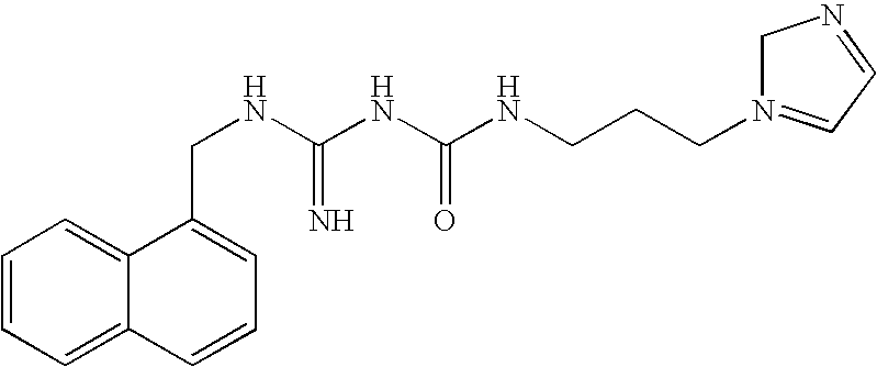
C1=CC=C2C(=C1)C(CNC(NC(NCCCN1=CC=NC1)=O)=N)=CC=C2
